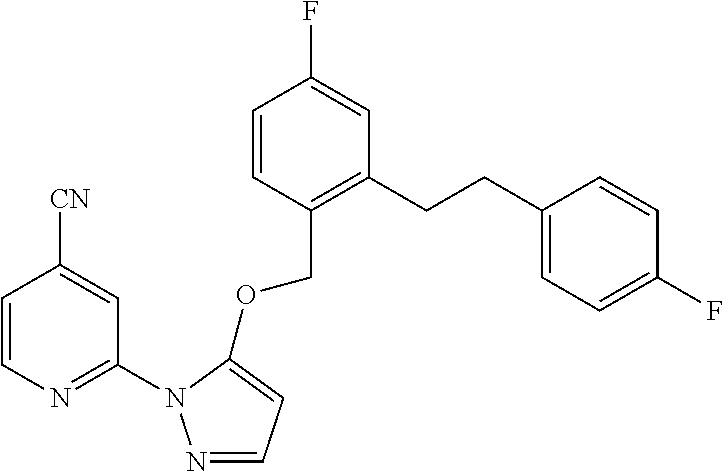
C1=CC(COC2=CC=NN2C2=NC=CC([CN])=C2)=C(CCC2=CC=C(F)C=C2)C=C1F
